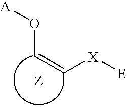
O(C=C[X][E])[A].[Z]
